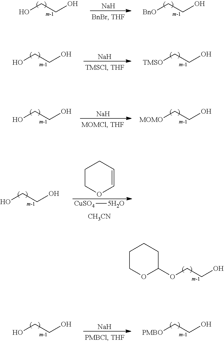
OCCO.[BnO]CCO.[Na].OCCO.[TMSO]CCO.[Na].O(CCO)C1CCCCO1.OCCO.[MOMO]CCO.[Na].OCCO.[CH3CN].[CuSO4][5H2O].C1COC=CC1.OCCO.[PMBO]CCO.[Na]
